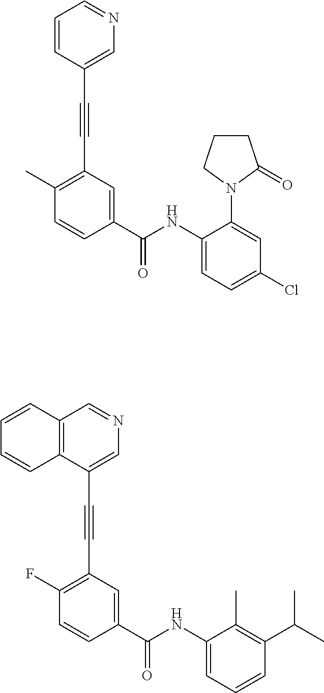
C1=CC(C#CC2=C(C)C=CC(C(NC3=CC=C(Cl)C=C3N3C(=O)CCC3)=O)=C2)=CN=C1.C12=C(C(C#CC3=C(F)C=CC(C(NC4=CC=CC(C(C)C)=C4C)=O)=C3)=CN=C1)C=CC=C2
